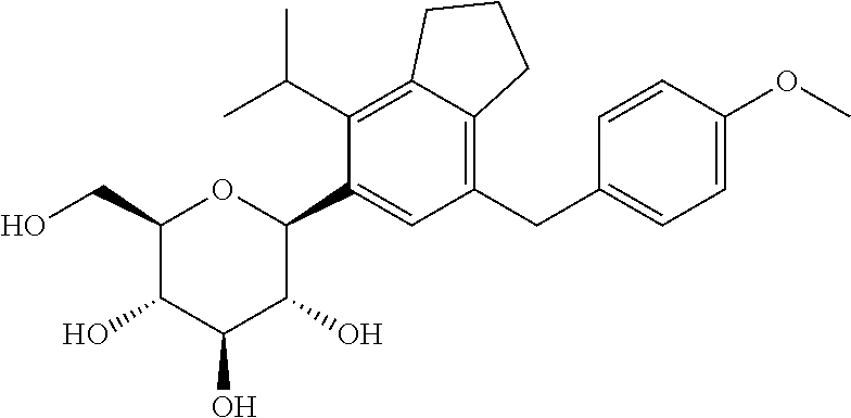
C1(CC2=CC=C(OC)C=C2)=C2C(=C(C(C)C)C(C3OC(CO)C(O)C(O)C3O)=C1)CCC2
